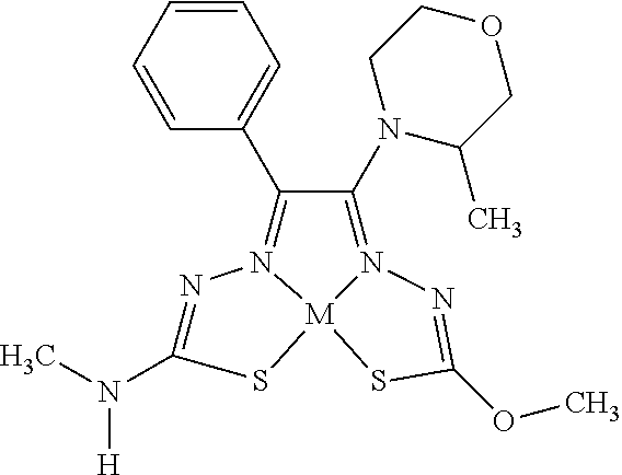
N1=C(N(C)[H])S[M]23N1=C(C1=CC=CC=C1)C(N1C(C)COCC1)=N2N=C(OC)S3
